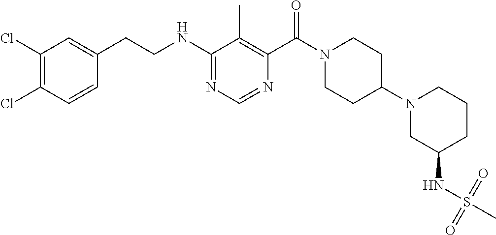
C1(NCCC2=CC(Cl)=C(Cl)C=C2)=NC=NC(C(N2CCC(N3CC(NS(C)(=O)=O)CCC3)CC2)=O)=C1C
